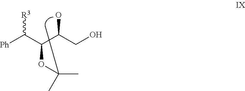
[Ph]C(C(C(CO)O)OC(C)C)[R3]
